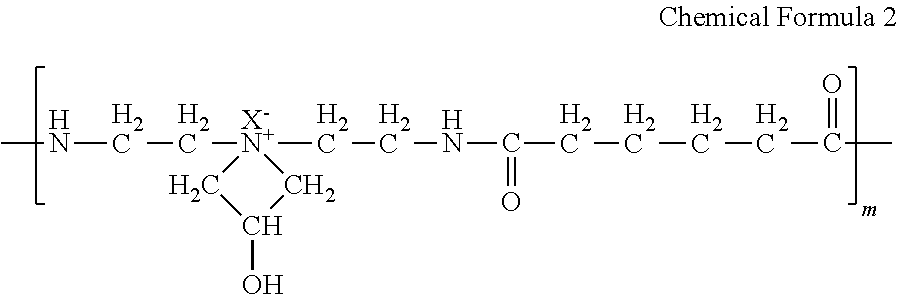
CNCC[X-N+]1(CCNC(CCCCC(C)=O)=O)CC(O)C1
